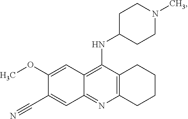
C12=C(N=C3C(=C1NC1CCN(C)CC1)C=C(OC)C(C#N)=C3)CCCC2
